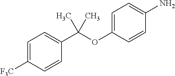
C1=C([F3C])C=CC(C(OC2=CC=C(N)C=C2)(C)C)=C1
